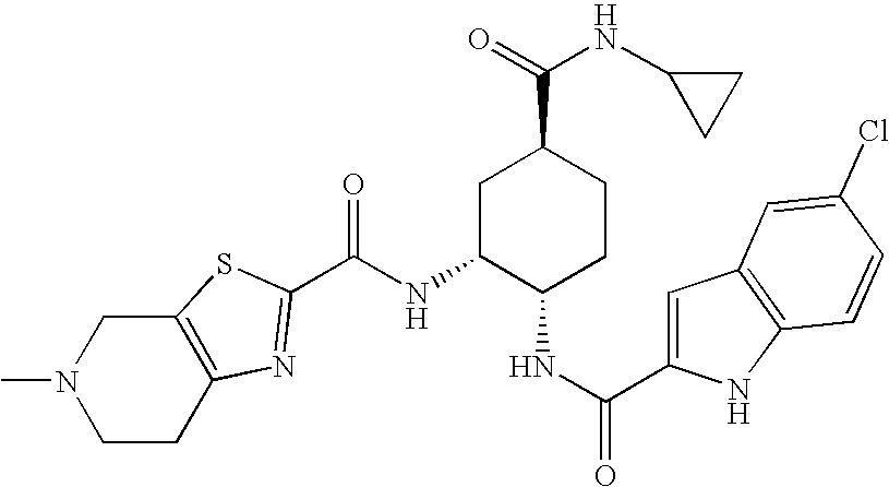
C12=C(SC(C(NC3C(NC(=O)C4=CC5=C(N4)C=CC(Cl)=C5)CCC(C(=O)NC4CC4)C3)=O)=N1)CN(C)CC2
